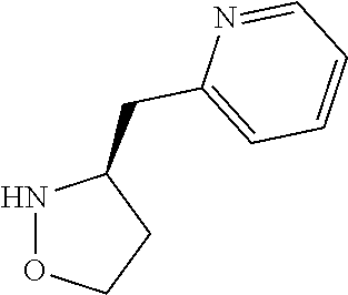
N1OCCC1CC1=CC=CC=N1
